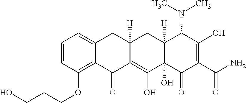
C1=CC(OCCCO)=C2C(=C1)CC1([H])C(=C(O)C3(O)C([H])(C1)C(N(C)C)C(O)=C(C(N)=O)C3=O)C2=O
